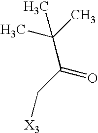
C(C(C)(C)C)(C[X3])=O
